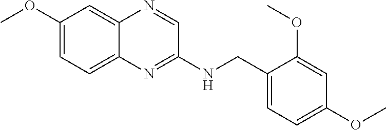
C1(OC)=CC=C2C(=C1)N=CC(NCC1=CC=C(OC)C=C1OC)=N2
